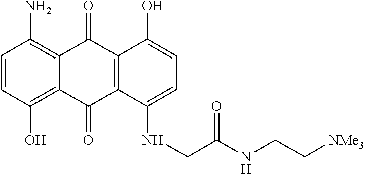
C1=CC(O)=C2C(=C1N)C(=O)C1=C(C2=O)C(NCC(NCC[NMe3])=O)=CC=C1O
